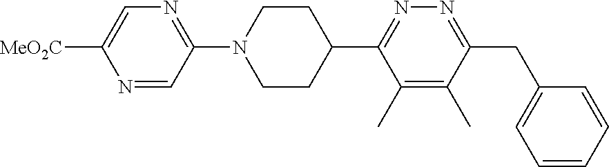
N1=CC(N2CCC(C3=NN=C(CC4=CC=CC=C4)C(C)=C3C)CC2)=NC=C1[MeO2C]
